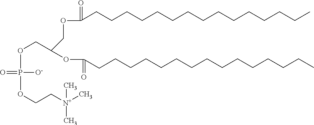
C(CCCCCCCCCCCCCC)C(OCC(COP(OCC[N+](C)(C)C)([O-])=O)OC(CCCCCCCCCCCCCCC)=O)=O
